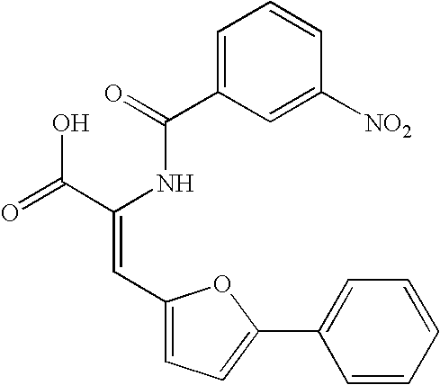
C1=C(C(=O)NC(C(=O)O)=CC2=CC=C(C3=CC=CC=C3)O2)C=C([NO2])C=C1
